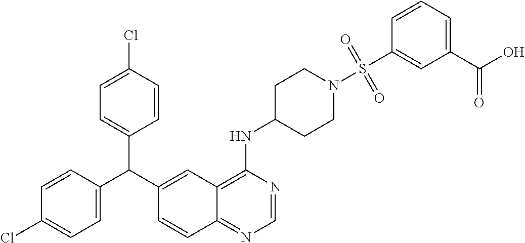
C1=CC(C(C2=CC3=C(NC4CCN(S(C5=CC(C(O)=O)=CC=C5)(=O)=O)CC4)N=CN=C3C=C2)C2=CC=C(Cl)C=C2)=CC=C1Cl
